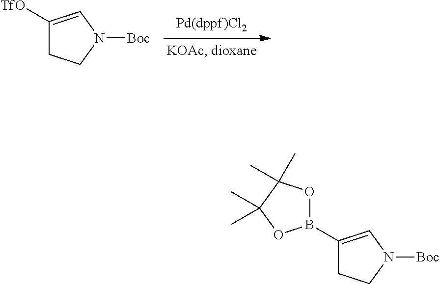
C1([TfO])=CN([Boc])CC1.C1(B2OC(C)(C)C(C)(C)O2)=CN([Boc])CC1
